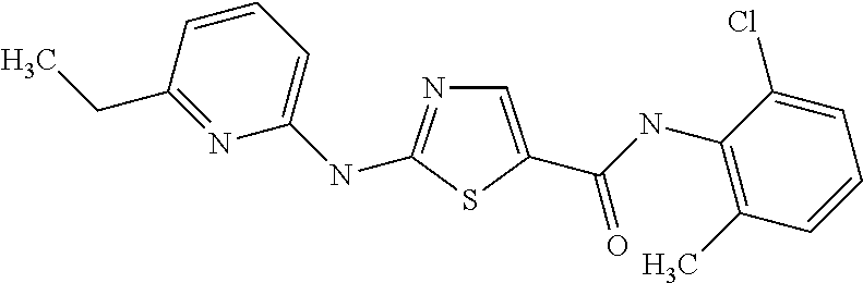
C1=C(C(NC2=C(C)C=CC=C2Cl)=O)SC(NC2=CC=CC(CC)=N2)=N1
